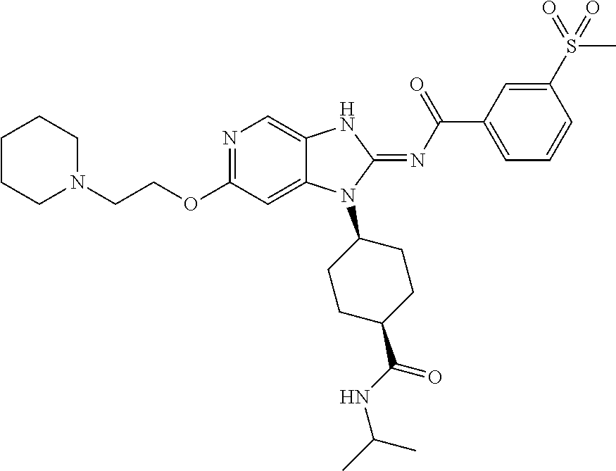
N1=C(OCCN2CCCCC2)C=C2C(=C1)NC(=NC(C1=CC=CC(S(=O)(C)=O)=C1)=O)N2C1CCC(C(=O)NC(C)C)CC1
